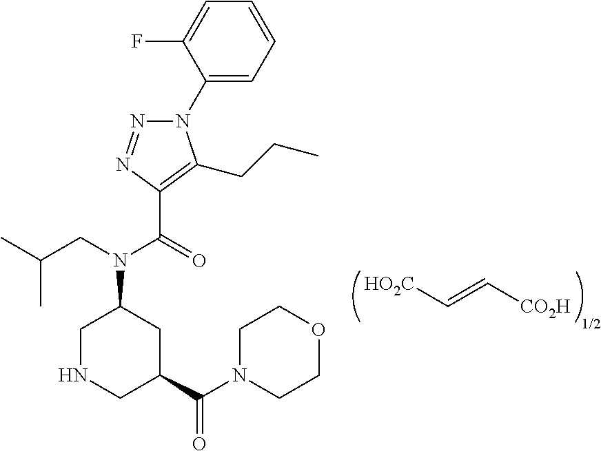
[HO2C]C=C[CO2H].[1/2].N1(C2=CC=CC=C2F)N=NC(C(=O)N(CC(C)C)C2CNCC(C(N3CCOCC3)=O)C2)=C1CCC
